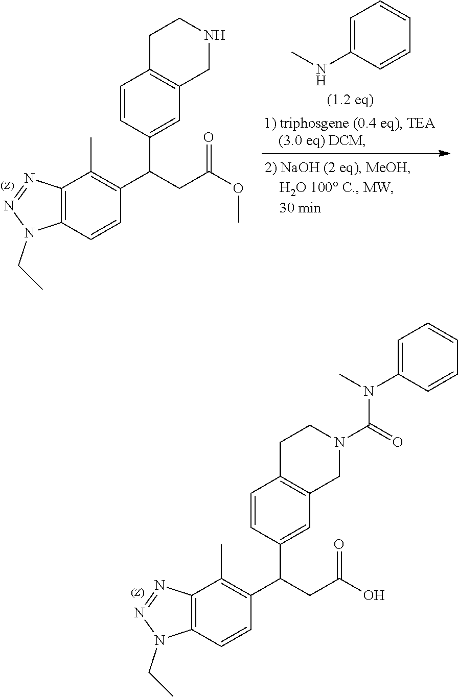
N1(CC)N=NC2=C1C=CC(C(C1=CC3=C(C=C1)CCNC3)CC(=O)OC)=C2C.C1=C(NC)C=CC=C1.N1(CC)N=NC2=C1C=CC(C(C1=CC3=C(C=C1)CCN(C(=O)N(C)C1=CC=CC=C1)C3)CC(=O)O)=C2C
